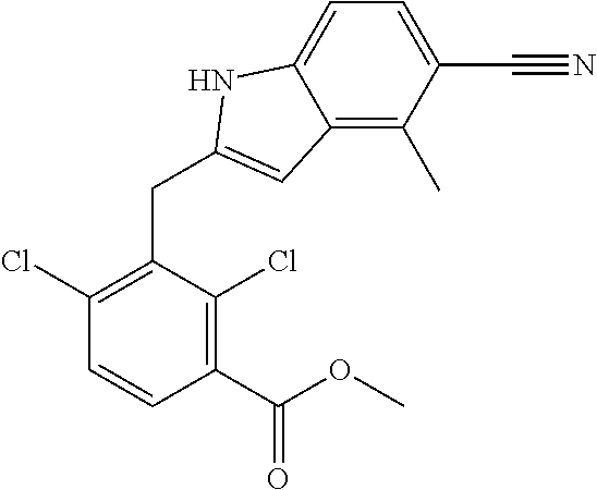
C1(C(OC)=O)=C(Cl)C(CC2=CC3=C(C)C(C#N)=CC=C3N2)=C(Cl)C=C1
